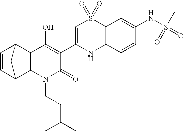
C12C(N(CCC(C)C)C(=O)C(C3=CS(=O)(=O)C4=C(N3)C=CC(NS(=O)(=O)C)=C4)=C1O)C1C=CC2C1
